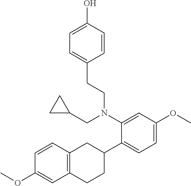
C1=C(O)C=CC(CCN(C2=CC(OC)=CC=C2C2CC3=C(CC2)C=C(OC)C=C3)CC2CC2)=C1
